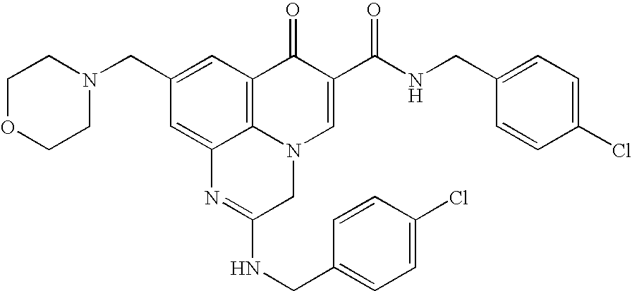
C1OCCN(CC2=CC3=C4C(=C2)N=C(NCC2=CC=C(Cl)C=C2)CN4C=C(C(NCC2=CC=C(Cl)C=C2)=O)C3=O)C1
